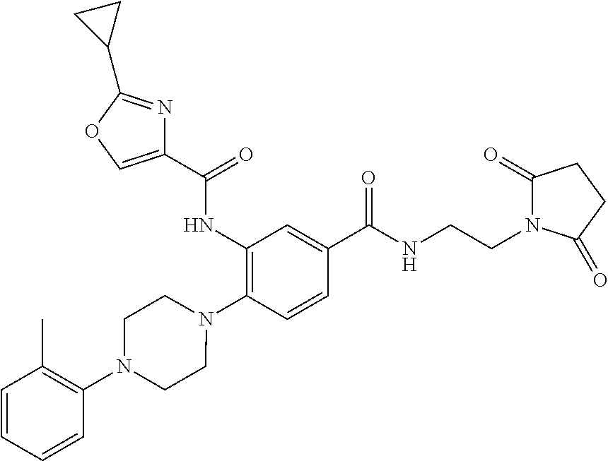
C1(NC(=O)C2=COC(C3CC3)=N2)=C(N2CCN(C3=C(C)C=CC=C3)CC2)C=CC(C(NCCN2C(=O)CCC2=O)=O)=C1
